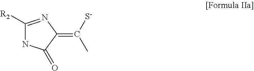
C1([R2])=NC(=C([S-])C)C(=O)N1
